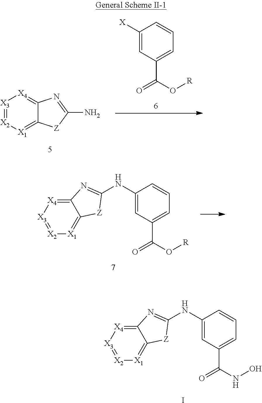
C1(NC2=NC3=[X4][X3]=[X2][X1]=C3[Z]2)=CC(C(NO)=O)=CC=C1.I.[X3]1=[X2][X1]=C2C(=[X4]1)N=C(N)[Z]2.C1([X])=CC(C(O[R])=O)=CC=C1.C1(NC2=NC3=[X4][X3]=[X2][X1]=C3[Z]2)=CC(C(O[R])=O)=CC=C1
